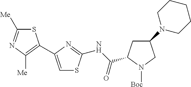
C1([Me])=NC([Me])=C(C2=CSC(NC(=O)C3CC(N4CCCCC4)CN3[Boc])=N2)S1
